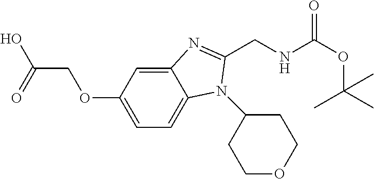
C12=CC(OCC(O)=O)=CC=C1N(C1CCOCC1)C(CNC(OC(C)(C)C)=O)=N2
